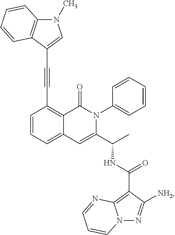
C1=CC=C2C(=C1C#CC1=CN(C)C3=C1C=CC=C3)C(=O)N(C1=CC=CC=C1)C(C(C)NC(C1=C3N(N=C1[NH2])C=CC=N3)=O)=C2
